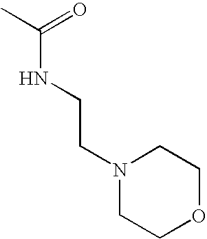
CC(=O)NCCN1CCOCC1
